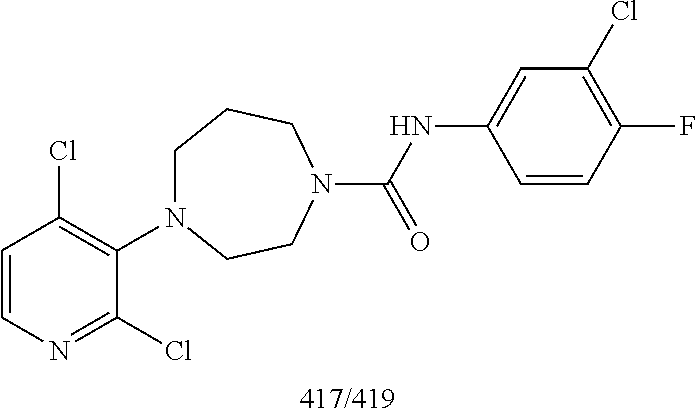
C1=CN=C(Cl)C(N2CCCN(C(=O)NC3=CC(Cl)=C(F)C=C3)CC2)=C1Cl
